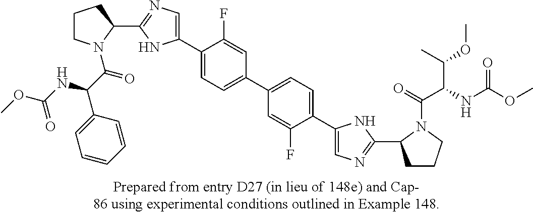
C1CN(C(C(C2=CC=CC=C2)NC(OC)=O)=O)C(C2=NC=C(C3=CC=C(C4=CC=C(C5=CN=C(C6CCCN6C(=O)C(NC(OC)=O)C(C)OC)N5)C(F)=C4)C=C3F)N2)C1
